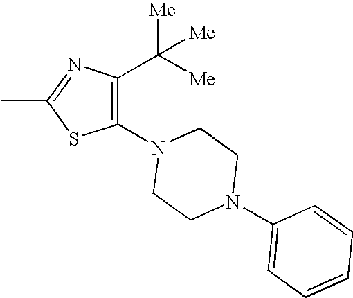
C1(N2CCN(C3=CC=CC=C3)CC2)=C(C([Me])([Me])[Me])N=C(C)S1
